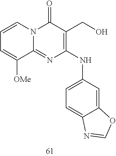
C1=CC=C([OMe])C2=NC(NC3=CC=C4C(=C3)OC=N4)=C(CO)C(=O)N12
